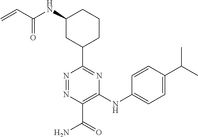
C1(C2=NC(NC3=CC=C(C(C)C)C=C3)=C(C(=O)N)N=N2)CCCC(NC(C=C)=O)C1
